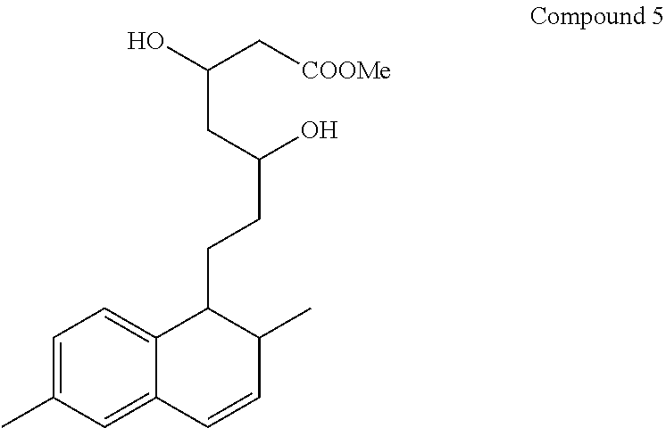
C1=C(C)C=C2C(=C1)C(CCC(O)CC(O)C[COOMe])C(C)C=C2
